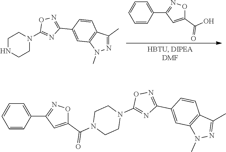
C1=CC(C2=NOC(C(=O)O)=C2)=CC=C1.C1NCCN(C2=NC(C3=CC4=C(C=C3)C(C)=NN4C)=NO2)C1.C1=CC(C2=NOC(C(=O)N3CCN(C4=NC(C5=CC6=C(C=C5)C(C)=NN6C)=NO4)CC3)=C2)=CC=C1
